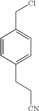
C1=CC(CC[CN])=CC=C1CCl
